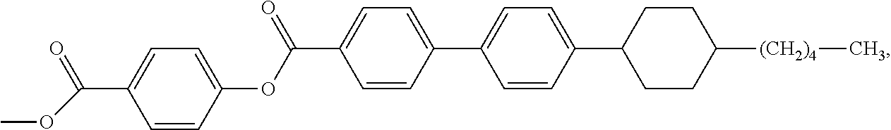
C1=CC(OC(C2=CC=C(C3=CC=C(C4CCC([(CH2)4]C)CC4)C=C3)C=C2)=O)=CC=C1C(OC)=O
